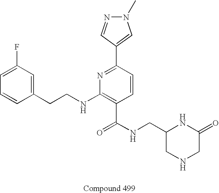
C1=CC(CCNC2=C(C(NCC3NC(=O)CNC3)=O)C=CC(C3=CN(C)N=C3)=N2)=CC(F)=C1
